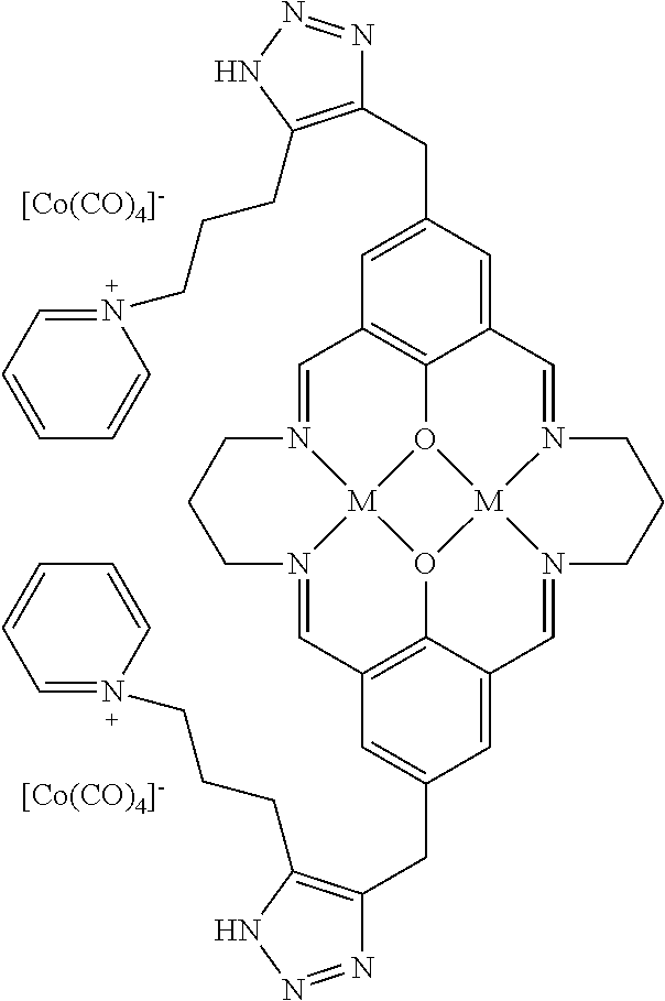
[[Co(CO)4]-].C1=N2[M]34O5C6=C1C=C(CC1=C(CCCN7=CC=CC=C7)NN=N1)C=C6C=N1[M]56O3C3=C(C=N4CCC2)C=C(CC2=C(CCCN4=CC=CC=C4)NN=N2)C=C3C=N6CCC1.[[Co(CO)4]-]
